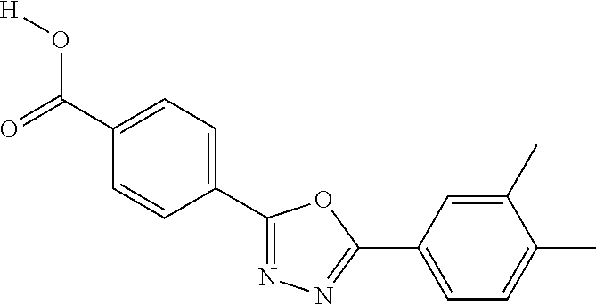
O=C(C1=CC=C(C2=NN=C(C3=CC=C(C)C(C)=C3)O2)C=C1)O[H]
